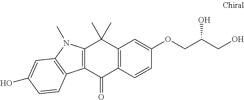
C12=C(C=CC(OCC(CO)O)=C1)C(=O)C1=C(C2(C)C)N(C)C2=C1C=CC(O)=C2
